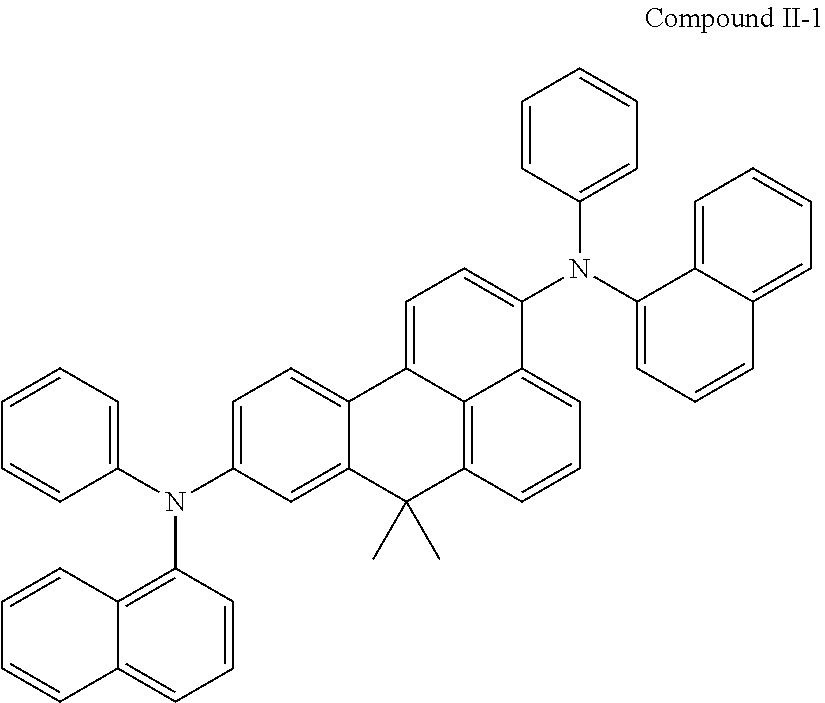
C1(N(C2=CC=CC=C2)C2=CC=C3C(=C2)C(C)(C)C2=C4C3=CC=C(N(C3=CC=CC5=CC=CC=C35)C3=CC=CC=C3)C4=CC=C2)=C2C(=CC=C1)C=CC=C2
